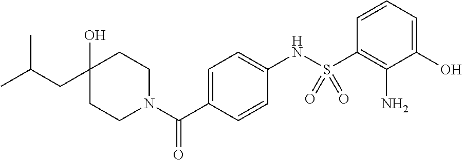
C1CN(C(C2=CC=C(NS(C3=C(N)C(O)=CC=C3)(=O)=O)C=C2)=O)CCC1(O)CC(C)C
